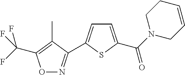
C(C1=C(C)C(C2=CC=C(C(N3CC=CCC3)=O)S2)=NO1)(F)(F)F
